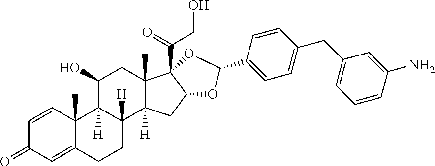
C1=CC2(C)C(=CC1=O)CCC1([H])C2([H])C(O)CC2(C)C1([H])CC1C2(C(=O)CO)OC(C2=CC=C(CC3=CC=CC(N)=C3)C=C2)O1
